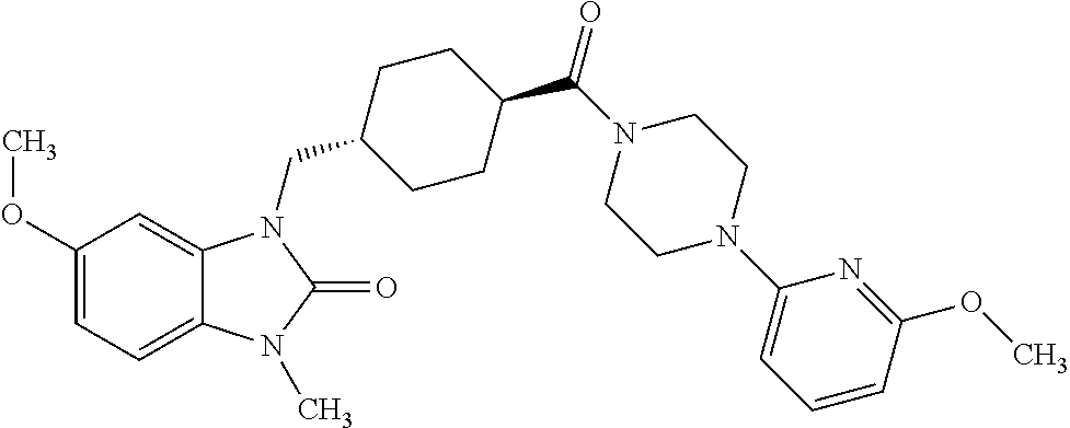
C1(OC)=CC=C2C(=C1)N(CC1CCC(C(N3CCN(C4=CC=CC(OC)=N4)CC3)=O)CC1)C(=O)N2C
